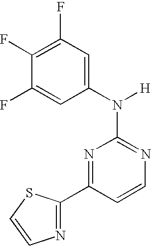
N1=C(N([H])C2=CC(F)=C(F)C(F)=C2)N=C(C2=NC=CS2)C=C1
